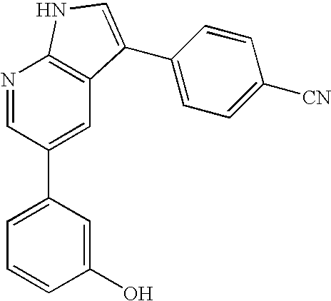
N1=CC(C2=CC=CC(O)=C2)=CC2=C1NC=C2C1=CC=C([CN])C=C1
